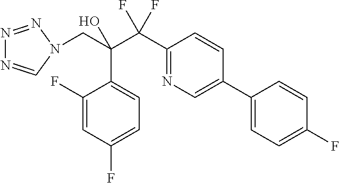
C1(C(C(CN2C=NN=N2)(O)C2=CC=C(F)C=C2F)(F)F)=NC=C(C2=CC=C(F)C=C2)C=C1
